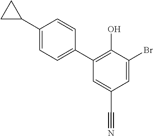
C1=C(C2CC2)C=CC(C2=C(O)C(Br)=CC(C#N)=C2)=C1
